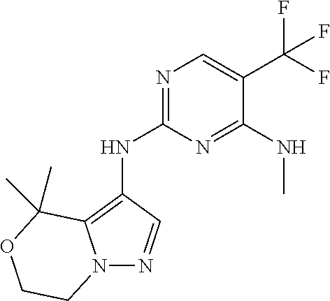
N1=C(NC2=C3N(N=C2)CCOC3(C)C)N=C(NC)C(C(F)(F)F)=C1
